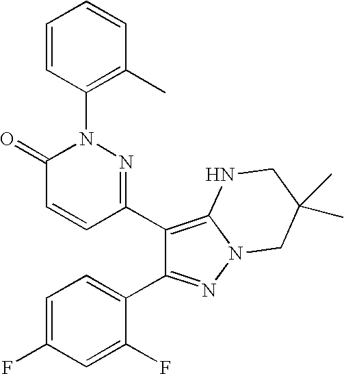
C1=CC(N2C(=O)C=CC(C3=C4N(N=C3C3=CC=C(F)C=C3F)CC(C)(C)CN4)=N2)=C(C)C=C1
